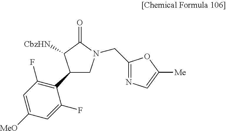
C1(C2CN(CC3=NC=C([Me])O3)C(=O)C2[CbzHN])=C(F)C=C([MeO])C=C1F
